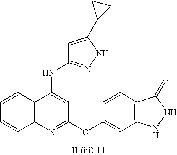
C12=C(N=C(OC3=CC4=C(C=C3)C(=O)NN4)C=C1NC1=NNC(C3CC3)=C1)C=CC=C2
